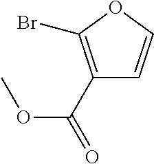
C1(C(OC)=O)=C(Br)OC=C1
